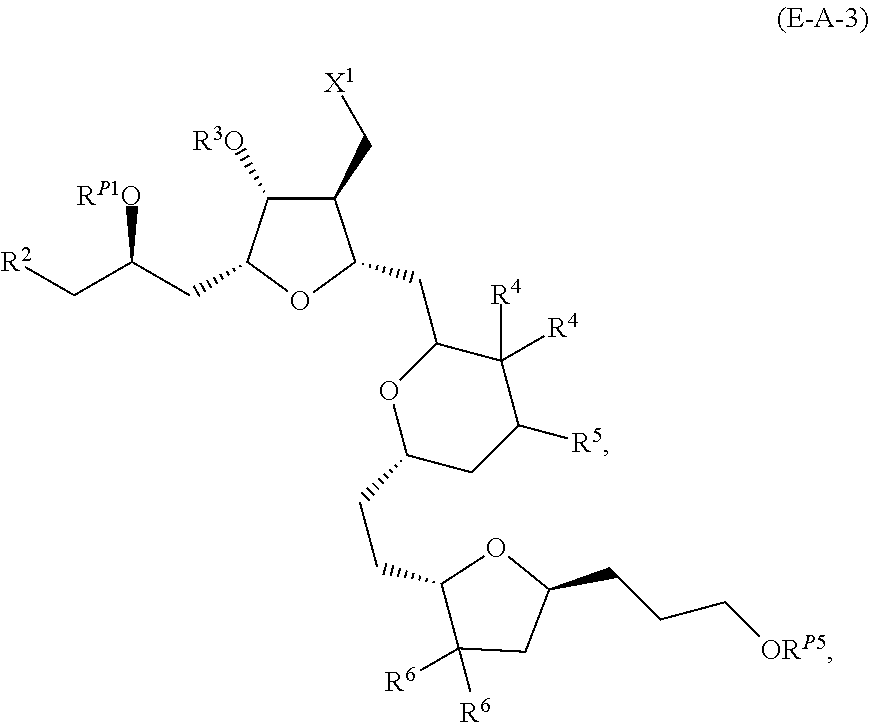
C1(C[X1])C([R3O])C(CC(C[R2])[RP1O])OC1CC1OC(CCC2C([R6])([R6])CC(CCC[ORP5])O2)CC([R5])C1([R4])[R4]
